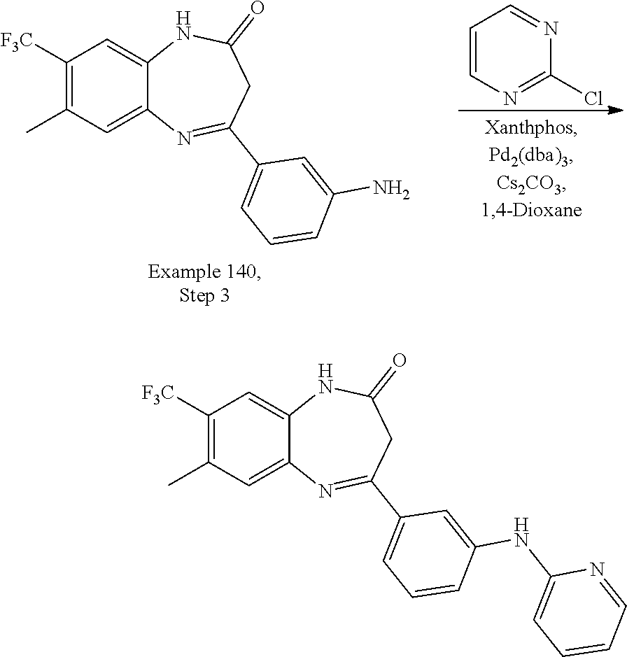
C1([F3C])=C(C)C=C2C(=C1)NC(=O)CC(C1=CC=CC(N)=C1)=N2.C1=CN=C(Cl)N=C1.C1([F3C])=C(C)C=C2C(=C1)NC(=O)CC(C1=CC=CC(NC3=CC=CC=N3)=C1)=N2
